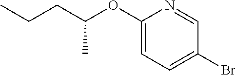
CCCC(OC1=CC=C(Br)C=N1)C
